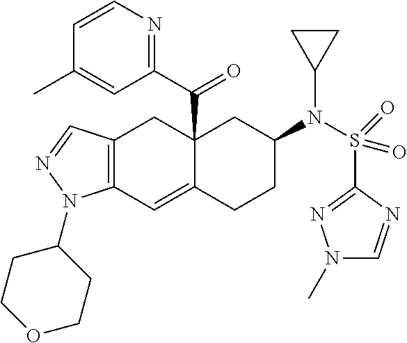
C12(C(C3=NC=CC(C)=C3)=O)C(=CC3=C(C1)C=NN3C1CCOCC1)CCC(N(S(C1=NN(C)C=N1)(=O)=O)C1CC1)C2
